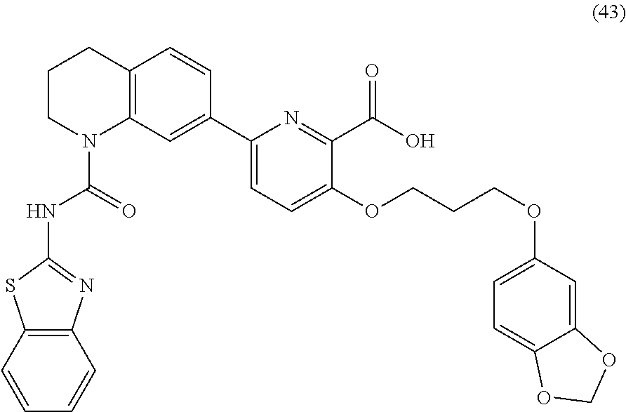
C1CN(C(NC2=NC3=C(S2)C=CC=C3)=O)C2=C(C1)C=CC(C1=CC=C(OCCCOC3=CC=C4C(=C3)OCO4)C(C(O)=O)=N1)=C2
